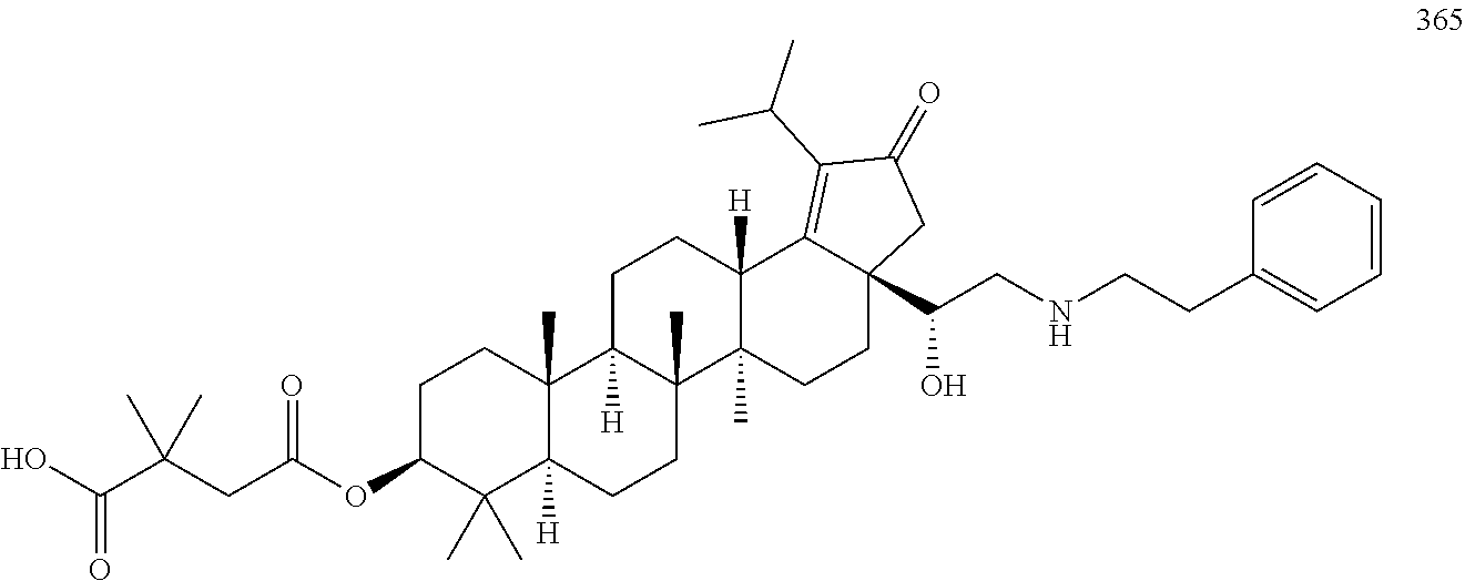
C1C(OC(CC(C(O)=O)(C)C)=O)C(C)(C)C2([H])C(C)(C1)C1([H])C(C)(CC2)C2(C)C([H])(CC1)C1=C(C(C)C)C(=O)CC1(C(CNCCC1=CC=CC=C1)O)CC2
